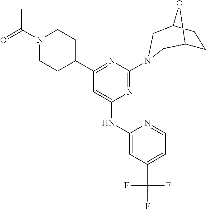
C1(NC2=CC(C3CCN(C(=O)C)CC3)=NC(N3CC4CCC(O4)C3)=N2)=CC(C(F)(F)F)=CC=N1
